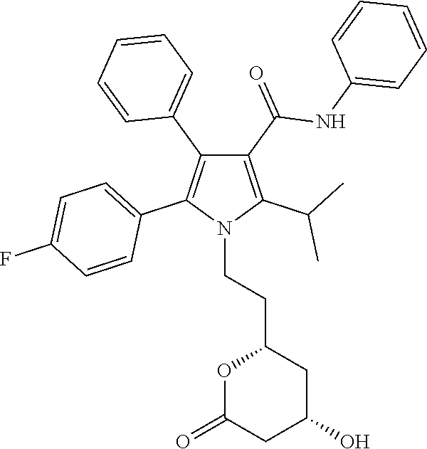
C1(C(=O)NC2=CC=CC=C2)=C(C(C)C)N(CCC2OC(=O)CC(O)C2)C(C2=CC=C(F)C=C2)=C1C1=CC=CC=C1
